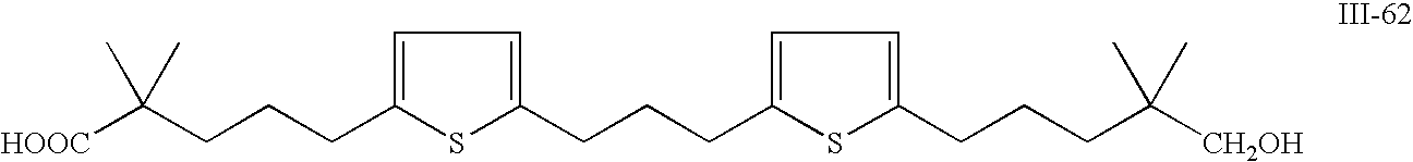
[HOOC]C(CCCC1=CC=C(CCCC2=CC=C(CCCC([CH2OH])(C)C)S2)S1)(C)C
